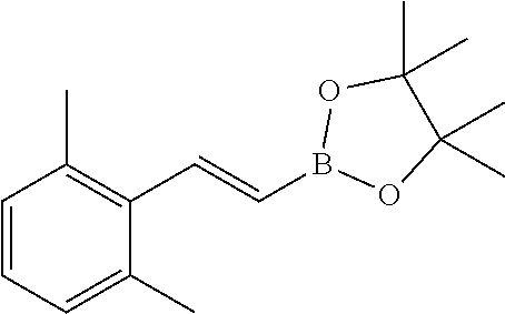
B1(C=CC2=C(C)C=CC=C2C)OC(C)(C)C(C)(C)O1
